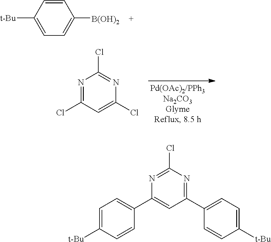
C1([B(OH)2])=CC=C([t-Bu])C=C1.N1=C(Cl)C=C(Cl)N=C1Cl.N1=C(Cl)N=C(C2=CC=C([t-Bu])C=C2)C=C1C1=CC=C([t-Bu])C=C1
